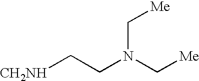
[CH2NH]CCN(C[Me])C[Me]
